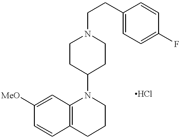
C1([MeO])=CC2=C(C=C1)CCCN2C1CCN(CCC2=CC=C(F)C=C2)CC1
